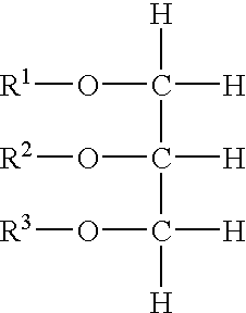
[R1]OC([H])([H])C(O[R2])([H])C(O[R3])([H])[H]
